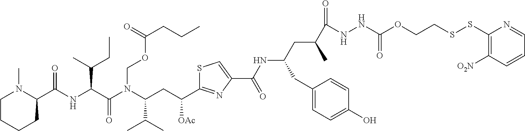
C1CCCC(C(NC(C(N(C(CC(C2=NC(C(NC(CC(C(NNC(OCCSSC3=C([O2N])C=CC=N3)=O)=O)C)CC3=CC=C(O)C=C3)=O)=CS2)[OAc])C(C)C)COC(CCC)=O)=O)C(C)CC)=O)N1C
